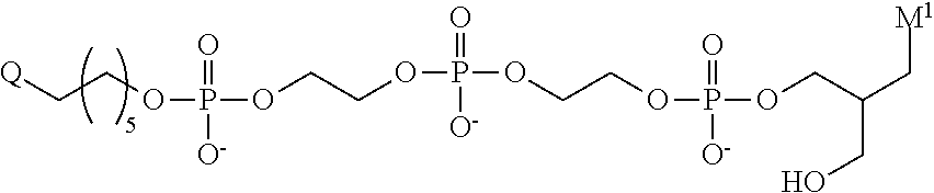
O=P(OCC[Q])([O-])OCCOP(=O)([O-])OCCOP(=O)([O-])OCC(C[M1])CO
